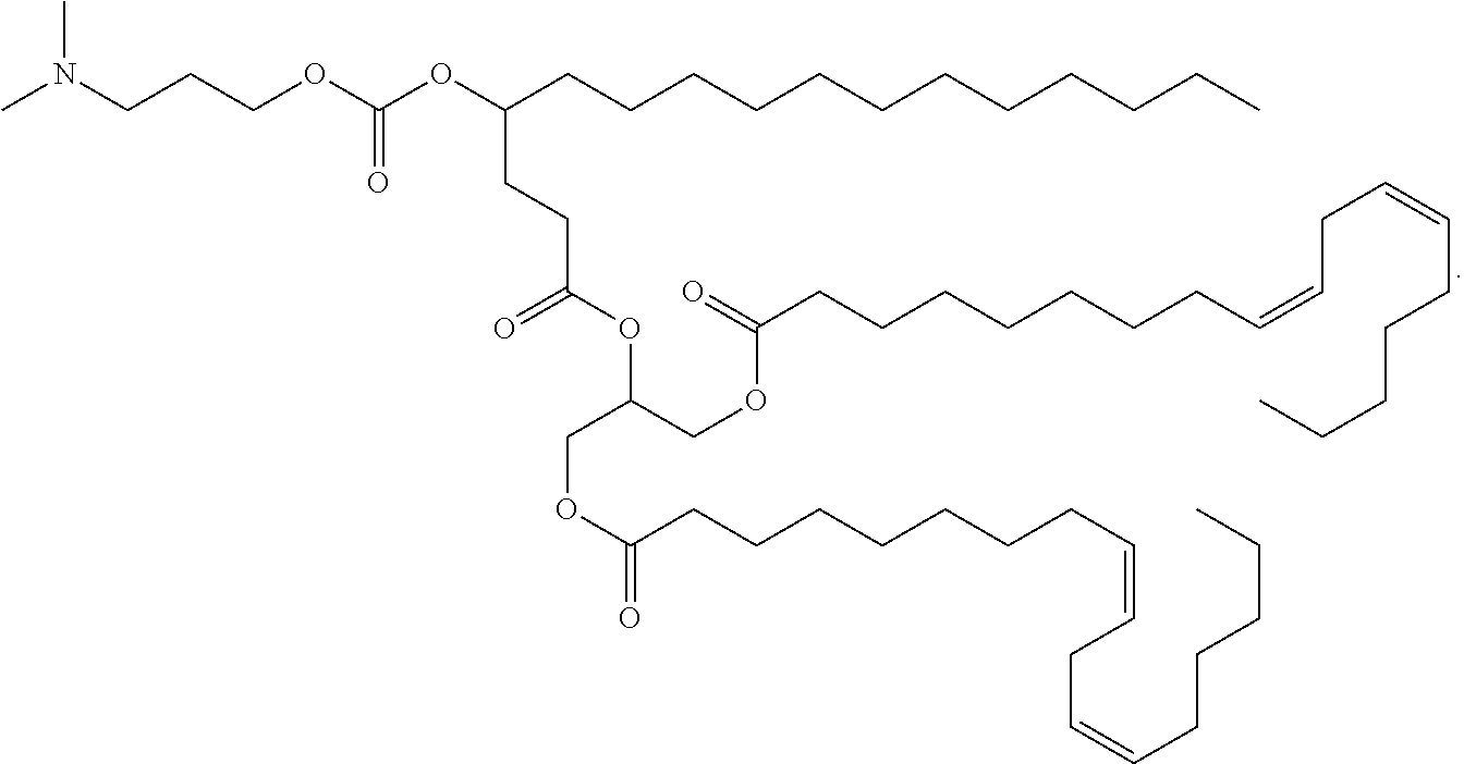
CN(CCCOC(=O)OC(CCC(OC(COC(=O)CCCCCCCC=CCC=CCCCCC)COC(=O)CCCCCCCC=CCC=CCCCCC)=O)CCCCCCCCCCCC)C
